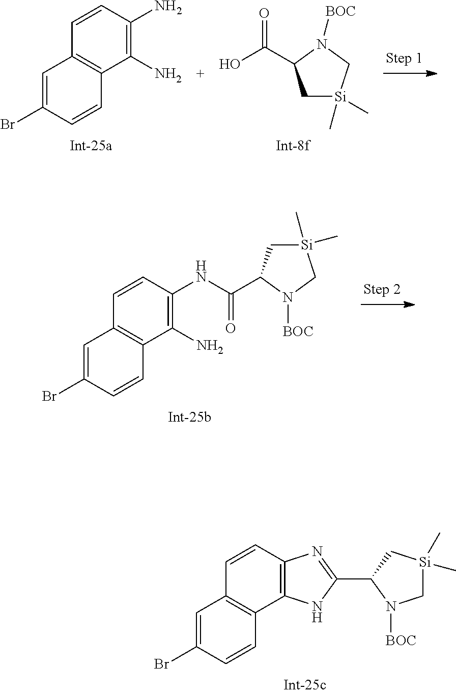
C1[Si](C)(C)CN([BOC])C1C(O)=O.C1=C(Br)C=CC2=C1C=CC(N)=C2N.C(=O)(C1C[Si](C)(C)CN1[BOC])NC1=C(N)C2=C(C=C(Br)C=C2)C=C1.C1=C(Br)C=CC2=C1C=CC1=C2NC(C2C[Si](C)(C)CN2[BOC])=N1
